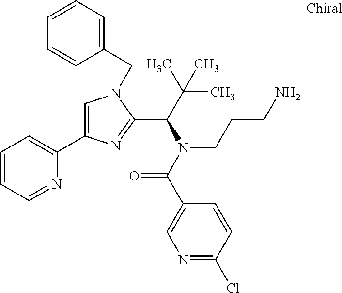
C1=C(C2=CC=CC=N2)N=C(C(C(C)(C)C)N(C(C2=CN=C(Cl)C=C2)=O)CCCN)N1CC1=CC=CC=C1
